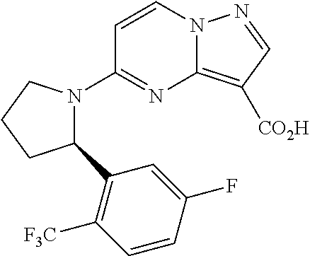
C12=C([CO2H])C=NN1C=CC(N1C(C3=C([F3C])C=CC(F)=C3)CCC1)=N2
